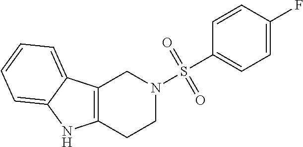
C12=C(CCN(S(=O)(=O)C3=CC=C(F)C=C3)C1)NC1=CC=CC=C21
